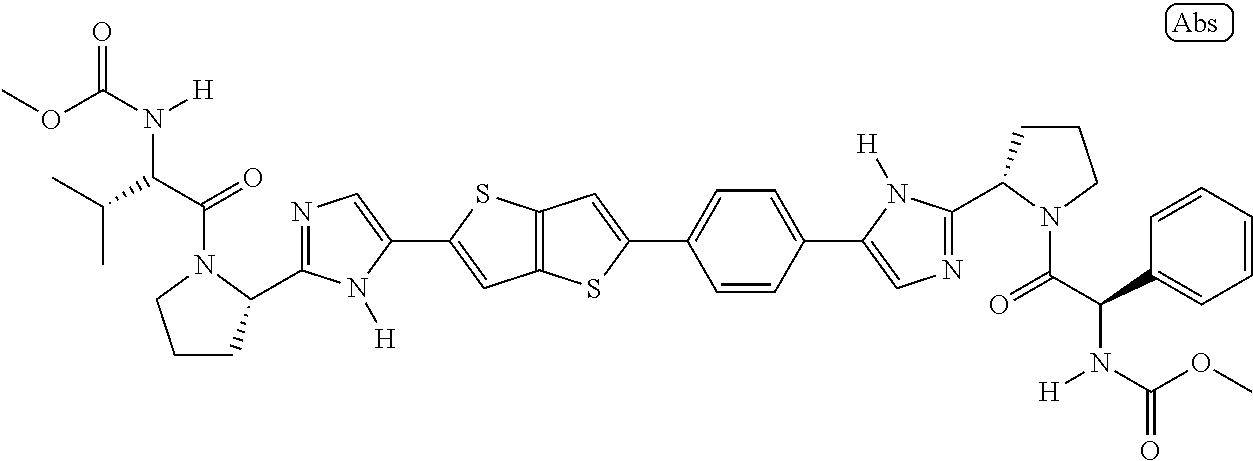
C12=C(SC(C3=CC=C(C4=CN=C(C5CCCN5C(=O)C(N([H])C(=O)OC)C5=CC=CC=C5)N4[H])C=C3)=C1)C=C(C1=CN=C(C3CCCN3C(=O)C(N([H])C(=O)OC)C(C)C)N1[H])S2
